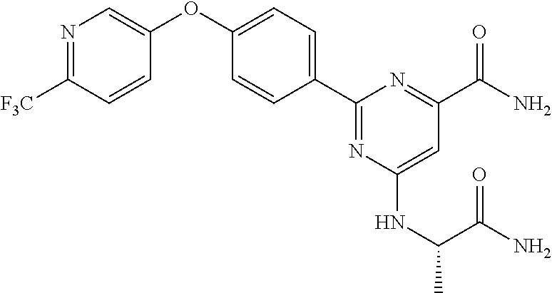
N1=C([F3C])C=CC(OC2=CC=C(C3=NC(NC(C(=O)N)C)=CC(C(N)=O)=N3)C=C2)=C1
